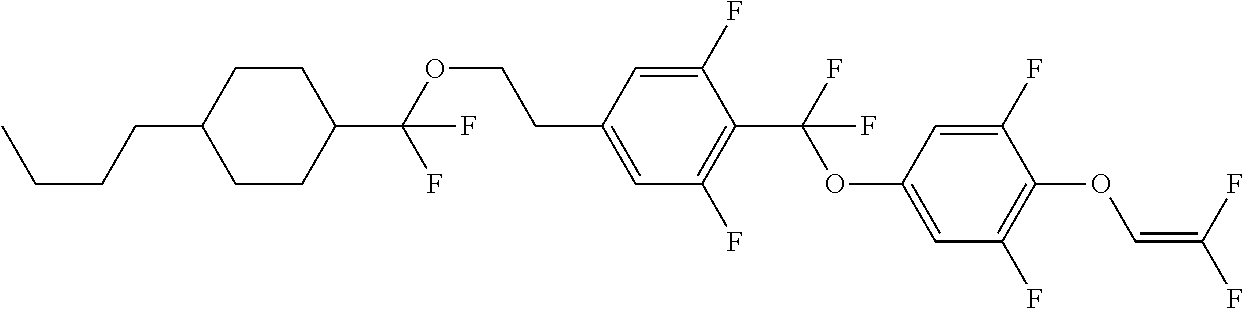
C1CC(C(OCCC2=CC(F)=C(C(F)(OC3=CC(F)=C(OC=C(F)F)C(F)=C3)F)C(F)=C2)(F)F)CCC1CCCC
